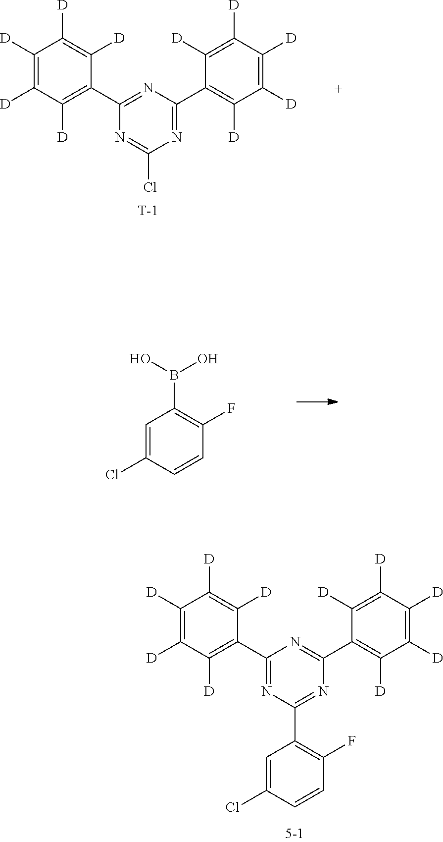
C1(C2=C([D])C([D])=C([D])C([D])=C2[D])=NC(C2=C([D])C([D])=C([D])C([D])=C2[D])=NC(Cl)=N1.[T].C1=C(Cl)C=CC(F)=C1B(O)O.C1=CC(Cl)=CC(C2=NC(C3=C([D])C([D])=C([D])C([D])=C3[D])=NC(C3=C([D])C([D])=C([D])C([D])=C3[D])=N2)=C1F
